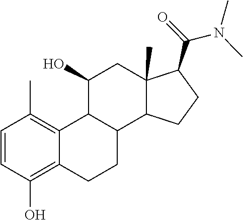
C1=CC(O)=C2C(=C1C)C1C(CC2)C2C(C)(CC1O)C(C(=O)N(C)C)CC2
